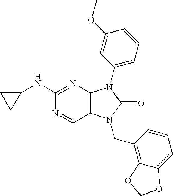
C1(NC2CC2)=NC2=C(C=N1)N(CC1=C3C(=CC=C1)OCO3)C(=O)N2C1=CC=CC(OC)=C1
